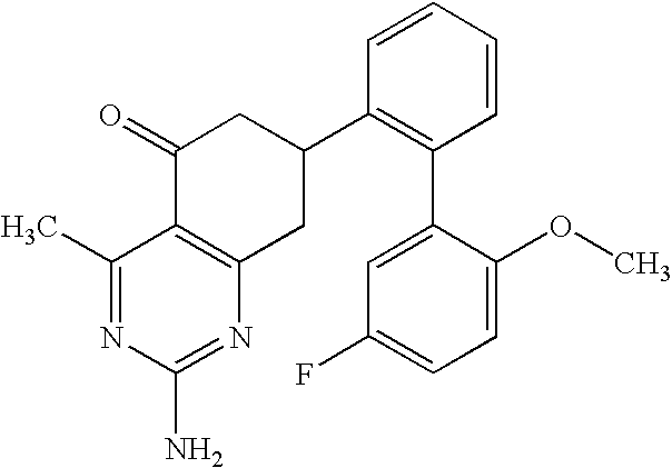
C1(C)=NC(N)=NC2=C1C(=O)CC(C1=C(C3=CC(F)=CC=C3OC)C=CC=C1)C2
